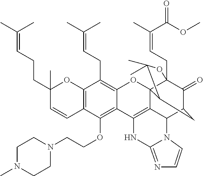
C12=C(C=CC(CCC=C(C)C)(C)O1)C(OCCN1CCN(C)CC1)=C1C(=C2CC=C(C)C)OC23C4(CC=C(C)C(OC)=O)C(=O)C(CC2C(C)(C)O4)C2C3=C1NC1=NC=CN21
